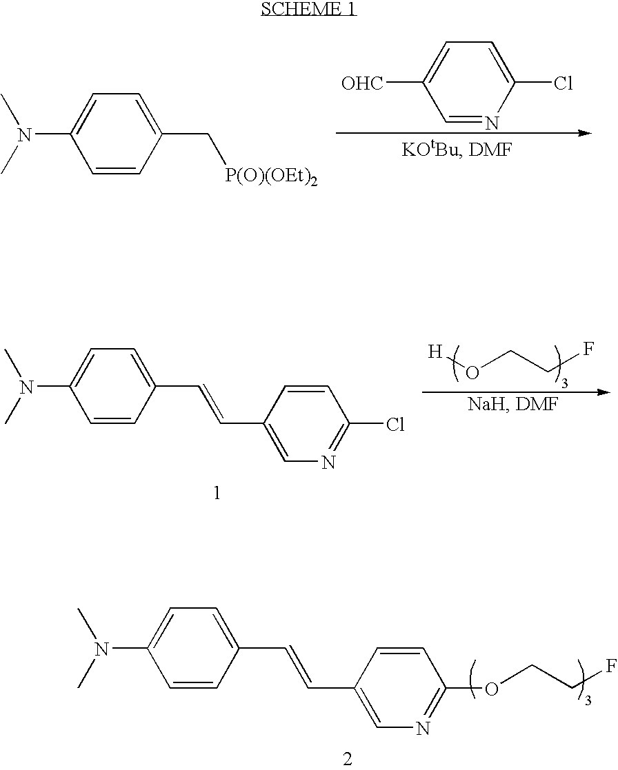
N(C1=CC=C(C[P(O)(OEt)2])C=C1)(C)C.C1=NC(Cl)=CC=C1[OHC].[H]OCCF.N(C1=CC=C(C=CC2=CN=C(Cl)C=C2)C=C1)(C)C.N(C1=CC=C(C=CC2=CN=C(OCCF)C=C2)C=C1)(C)C
